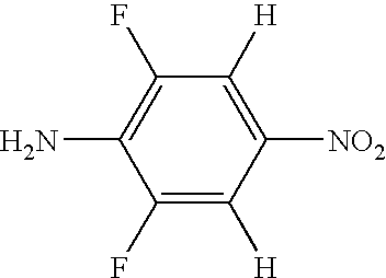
C1(F)=C([H])C([NO2])=C([H])C(F)=C1N
